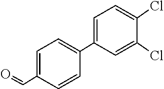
C1=C(C=O)C=CC(C2=CC=C(Cl)C(Cl)=C2)=C1
